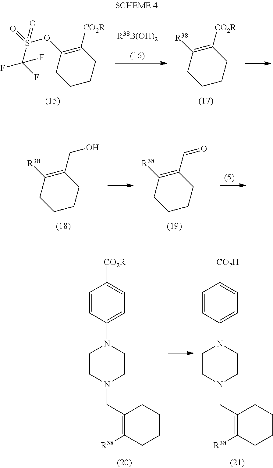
C1CCC([CO2R])=C([R38])C1.C1CCC([CO2R])=C(OS(=O)(C(F)(F)F)=O)C1.[R38B(OH)2].C1CCC(C=O)=C([R38])C1.C1CCC(CO)=C([R38])C1.C1=CC(N2CCN(CC3=C([R38])CCCC3)CC2)=CC=C1[CO2H].C1=CC(N2CCN(CC3=C([R38])CCCC3)CC2)=CC=C1[CO2R]
